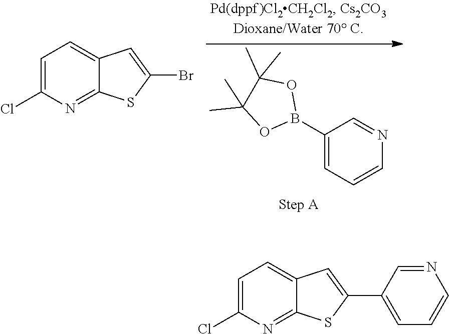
C1(B2OC(C)(C)C(C)(C)O2)=CC=CN=C1.C1=C(Cl)N=C2C(=C1)C=C(Br)S2.C1=C(Cl)N=C2C(=C1)C=C(C1=CC=CN=C1)S2
